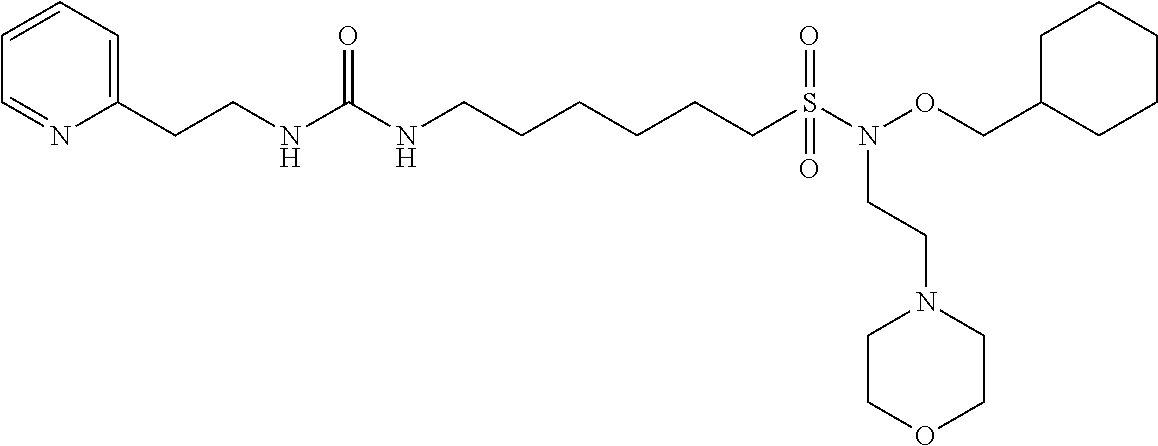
C1=CC=NC(CCNC(NCCCCCCS(=O)(N(OCC2CCCCC2)CCN2CCOCC2)=O)=O)=C1
